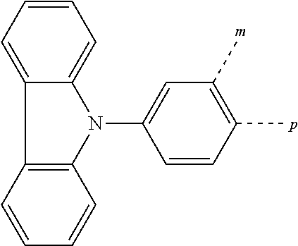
C12=C(C3=CC=CC=C3N1C1=CC(C)=C(C)C=C1)C=CC=C2
